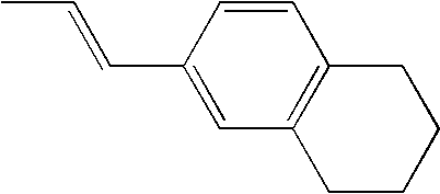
C1(C=CC)=CC2=C(C=C1)CCCC2
